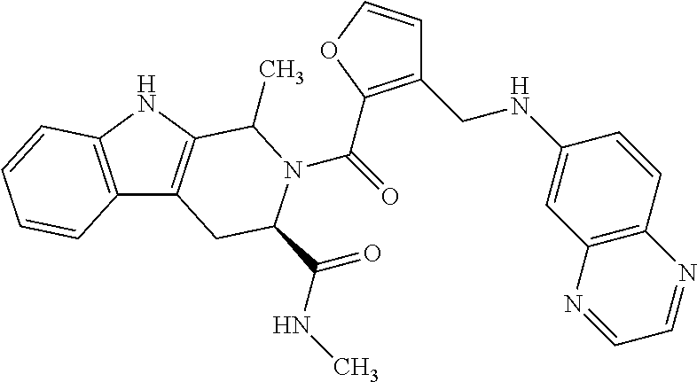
C(=O)(N1C(C(=O)NC)CC2=C(NC3=C2C=CC=C3)C1C)C1=C(CNC2=CC3=C(C=C2)N=CC=N3)C=CO1
